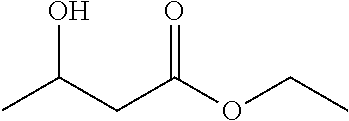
CC(CC(OCC)=O)O
